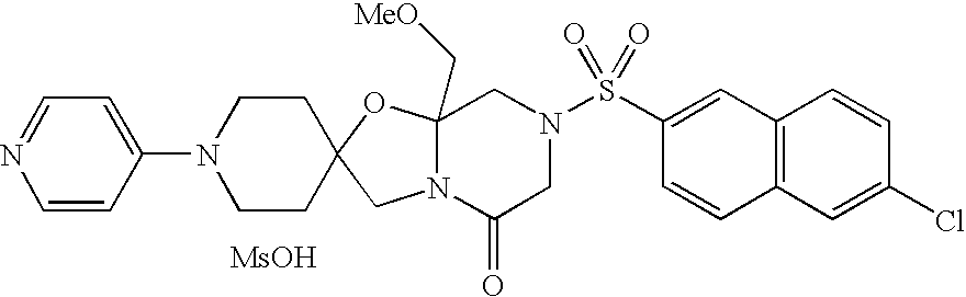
C1=CC(N2CCC3(CC2)CN2C(C[MeO])(O3)CN(S(C3=CC4=C(C=C3)C=C(Cl)C=C4)(=O)=O)CC2=O)=CC=N1.[MsOH]
